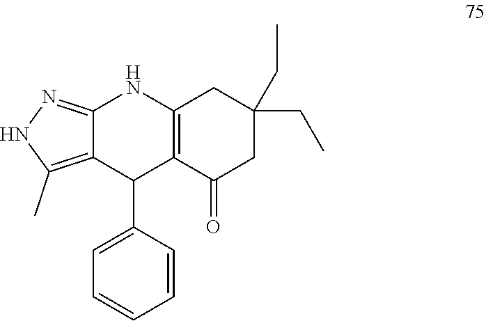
C12=NNC(C)=C1C(C1=CC=CC=C1)C1=C(N2)CC(CC)(CC)CC1=O
